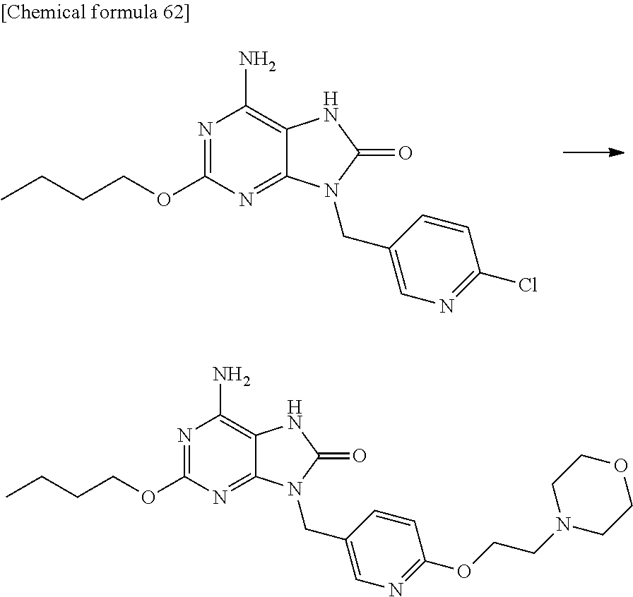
N1=C(OCCCC)N=C2C(=C1N)NC(=O)N2CC1=CN=C(Cl)C=C1.N1=C(OCCCC)N=C2C(=C1N)NC(=O)N2CC1=CN=C(OCCN2CCOCC2)C=C1
